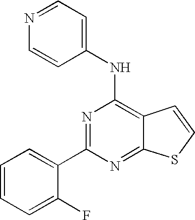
C1=CC=C(F)C(C2=NC(NC3=CC=NC=C3)=C3C(=N2)SC=C3)=C1
